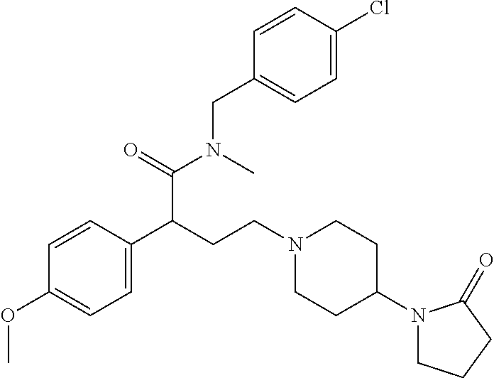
C1=C(C(CCN2CCC(N3CCCC3=O)CC2)C(=O)N(C)CC2=CC=C(Cl)C=C2)C=CC(OC)=C1
